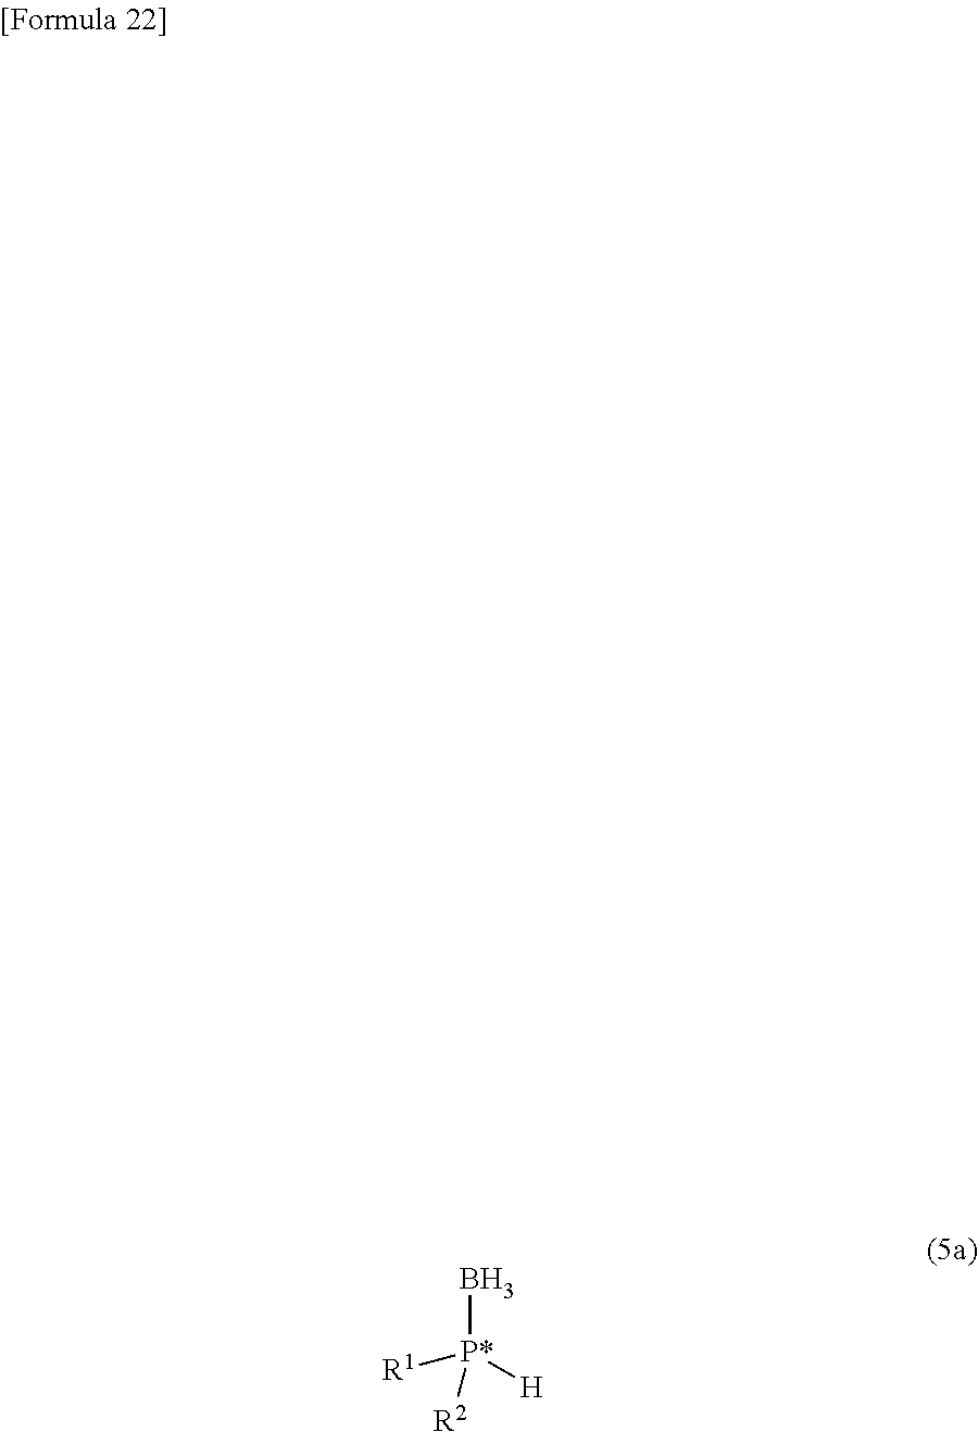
B[P*]([H])([R1])[R2]
